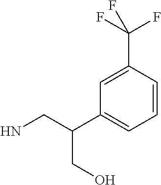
C1=CC(C(F)(F)F)=CC(C(CN)CO)=C1
